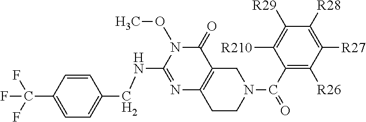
C1=C(C(F)(F)F)C=CC(CNC2=NC3=C(C(=O)N2OC)CN(C(=O)C2=C([R26])C([R27])=C([R28])C([R29])=C2[R210])CC3)=C1
